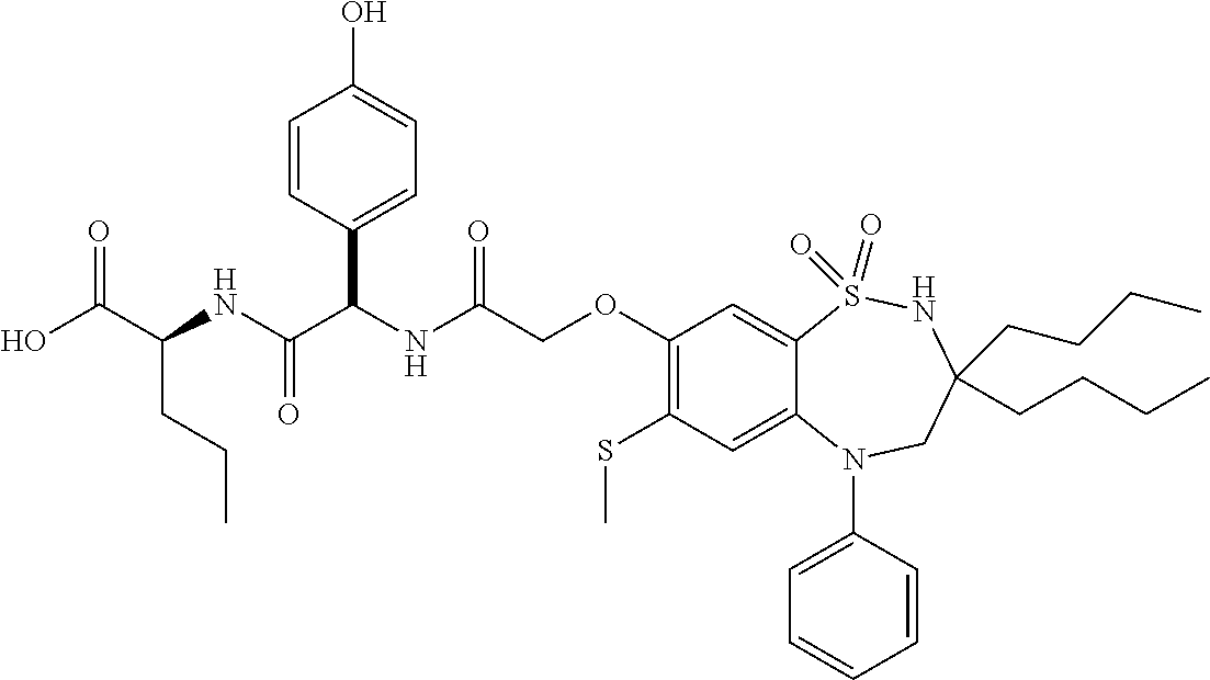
OC(C(NC(C(NC(COC1=C(SC)C=C2C(=C1)S(=O)(=O)NC(CCCC)(CCCC)CN2C1=CC=CC=C1)=O)C1=CC=C(O)C=C1)=O)CCC)=O
